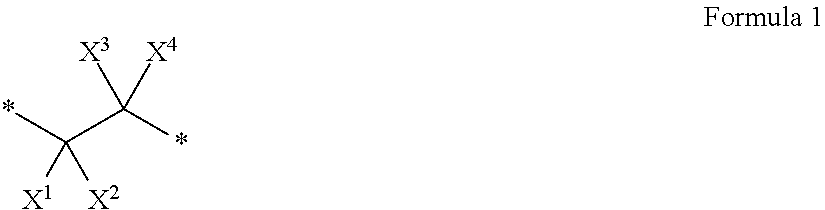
*C(C(*)([X3])[X4])([X1])[X2]
